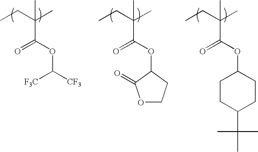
CCC(C)(C)C(OC([F3C])[CF3])=O.CCC(C)(C)C(OC1CCC(C(C)(C)C)CC1)=O.CCC(C)(C)C(OC1CCOC1=O)=O
